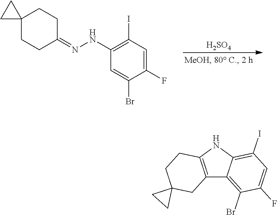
[H2SO4].C12(CCC(=NNC3=C(I)C=C(F)C(Br)=C3)CC1)CC2.C12=C(NC3=C(I)C=C(F)C(Br)=C13)CCC1(C2)CC1
